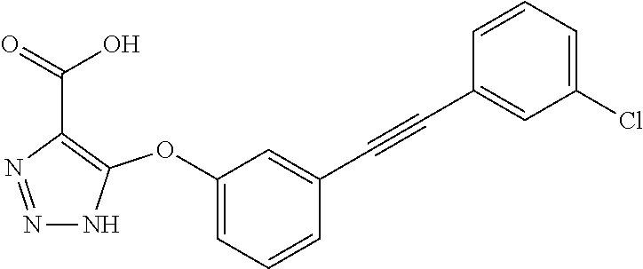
C1(OC2=C(C(=O)O)N=NN2)=CC=CC(C#CC2=CC(Cl)=CC=C2)=C1
